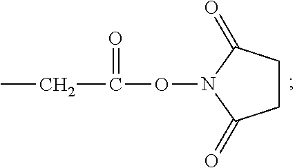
C(C(ON1C(=O)CCC1=O)=O)C
